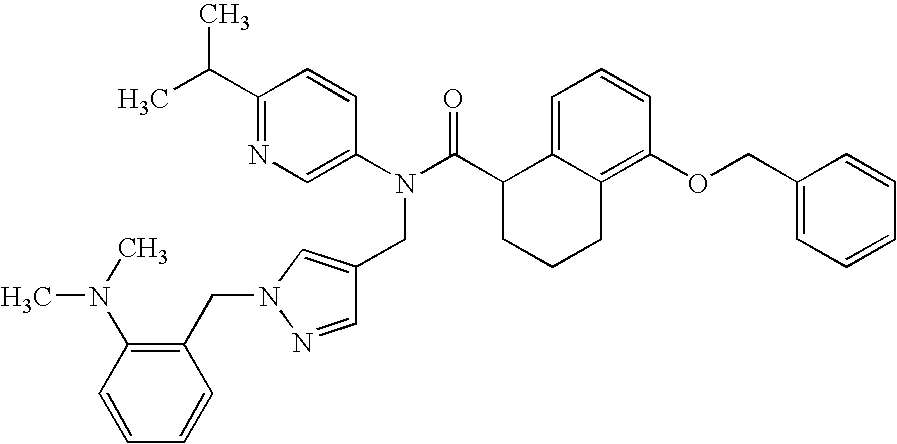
C1=C2C(=C(OCC3=CC=CC=C3)C=C1)CCCC2C(N(C1=CN=C(C(C)C)C=C1)CC1=CN(CC2=C(N(C)C)C=CC=C2)N=C1)=O
